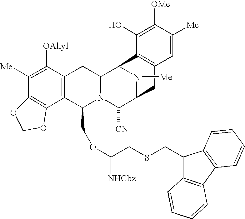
C1([Me])=C([OAllyl])C2=C(C(COC(CSCC3C4=C(C5=C3C=CC=C5)C=CC=C4)[NHCbz])N3C(C2)C2N([Me])C(C3[CN])CC3=C2C(O)=C([OMe])C([Me])=C3)C2=C1OCO2
